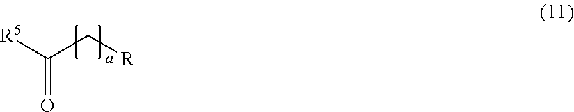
[R5]C(C[R])=O
